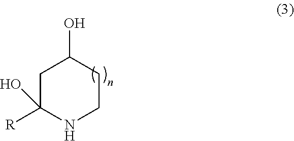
OC1CCNC(O)([R])C1
